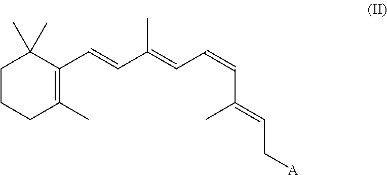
C1CCC(C)=C(C=CC(=CC=CC(=CC[A])C)C)C1(C)C
